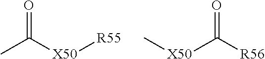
[X50]([R55])C(C)=O.C[X50]C([R56])=O
